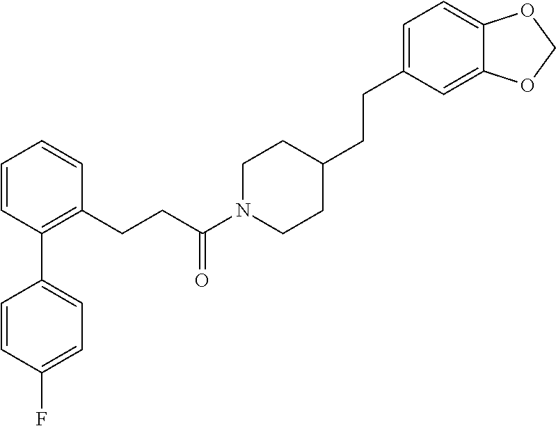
C1=CC(C2=CC=C(F)C=C2)=C(CCC(N2CCC(CCC3=CC=C4C(=C3)OCO4)CC2)=O)C=C1
